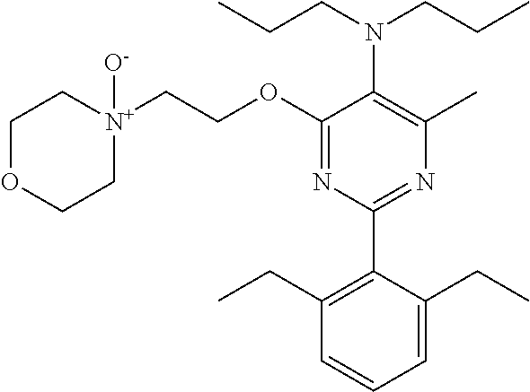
C1(OCC[N+]2([O-])CCOCC2)=NC(C2=C(CC)C=CC=C2CC)=NC(C)=C1N(CCC)CCC
